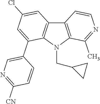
C12=C(N(CC3CC3)C3=C1C=C(Cl)C=C3C1=CN=C([CN])C=C1)C(C)=NC=C2
